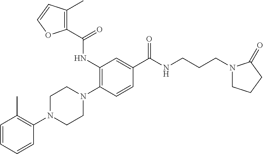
C1=CC=CC(N2CCN(C3=C(NC(C4=C(C)C=CO4)=O)C=C(C(NCCCN4CCCC4=O)=O)C=C3)CC2)=C1C
